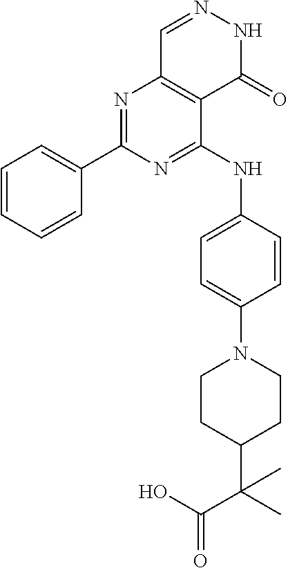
N1=C(NC2=CC=C(N3CCC(C(C(=O)O)(C)C)CC3)C=C2)C2=C(N=C1C1=CC=CC=C1)C=NNC2=O
